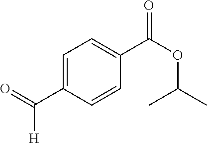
C1(C(=O)[H])=CC=C(C(OC(C)C)=O)C=C1
